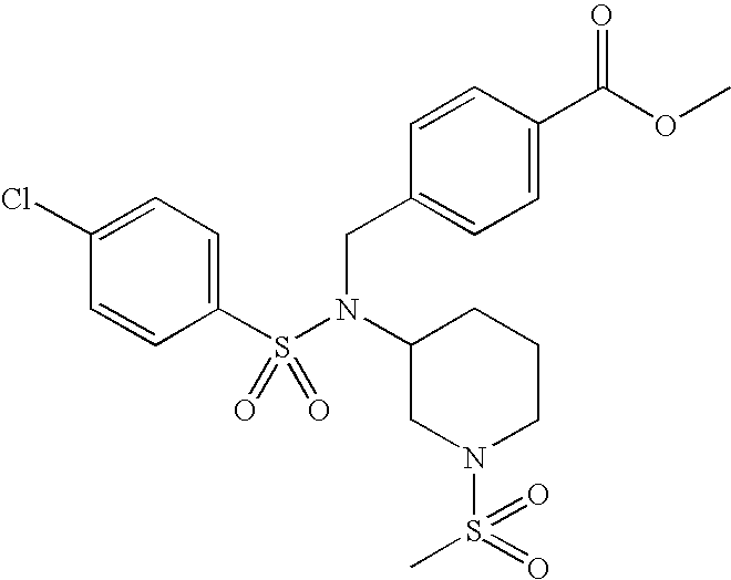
C1(Cl)=CC=C(S(=O)(N(CC2=CC=C(C(=O)OC)C=C2)C2CN(S(=O)(C)=O)CCC2)=O)C=C1
